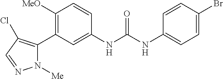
C1([MeO])=C(C2=C(Cl)C=NN2[Me])C=C(NC(NC2=CC=C(Br)C=C2)=O)C=C1
